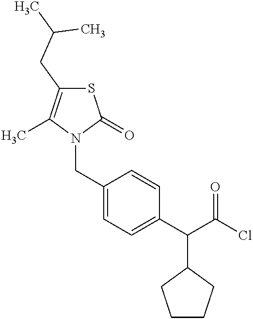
N1(CC2=CC=C(C(C(Cl)=O)C3CCCC3)C=C2)C(=O)SC(CC(C)C)=C1C
